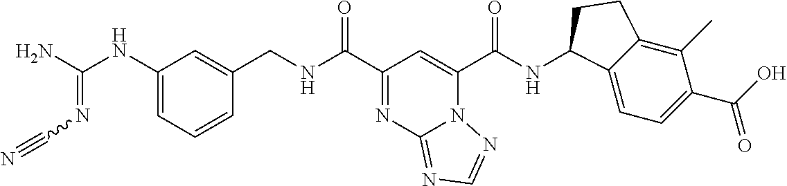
C(NC(C1=NC2=NC=NN2C(C(NC2C3=CC=C(C(O)=O)C(C)=C3CC2)=O)=C1)=O)C1=CC(NC(N)=NC#N)=CC=C1
